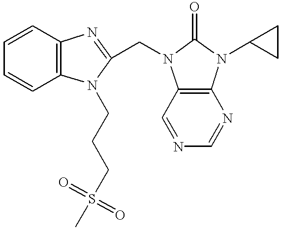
C1=CC2=C(C=C1)N(CCCS(C)(=O)=O)C(CN1C3=C(N(C4CC4)C1=O)N=CN=C3)=N2
